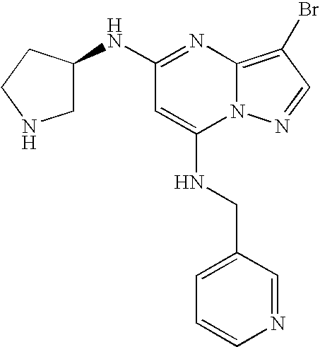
N(C1=NC2=C(Br)C=NN2C(NCC2=CC=CN=C2)=C1)C1CNCC1
